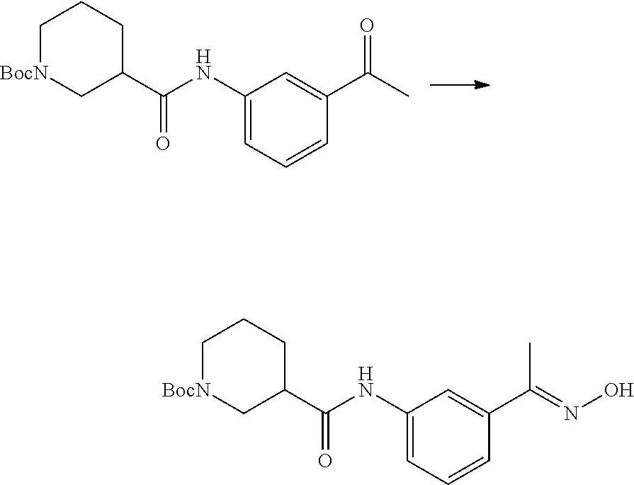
C1=C(C(=O)C)C=CC=C1NC(C1CCC[BocN]C1)=O.C1=C(C(=NO)C)C=CC=C1NC(C1CCC[BocN]C1)=O
